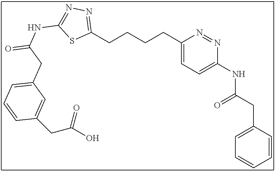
C1(CCCCC2=NN=C(NC(=O)CC3=CC=CC(CC(O)=O)=C3)S2)=CC=C(NC(CC2=CC=CC=C2)=O)N=N1
